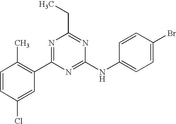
C1=CC(Cl)=CC(C2=NC(CC)=NC(NC3=CC=C(Br)C=C3)=N2)=C1C
